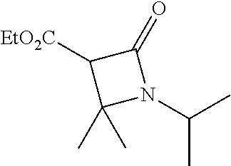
C1(C)(C)N(C(C)C)C(=O)C1[EtO2C]
